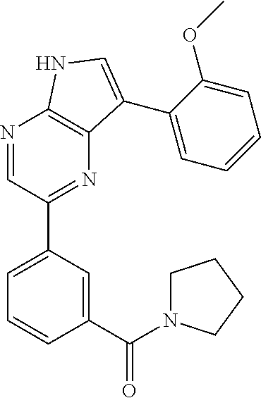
C1(C(N2CCCC2)=O)=CC(C2=NC3=C(N=C2)NC=C3C2=CC=CC=C2OC)=CC=C1
